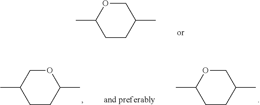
C1OC(C)CCC1C.C1OC(C)CCC1C.O1CC(C)CCC1C
